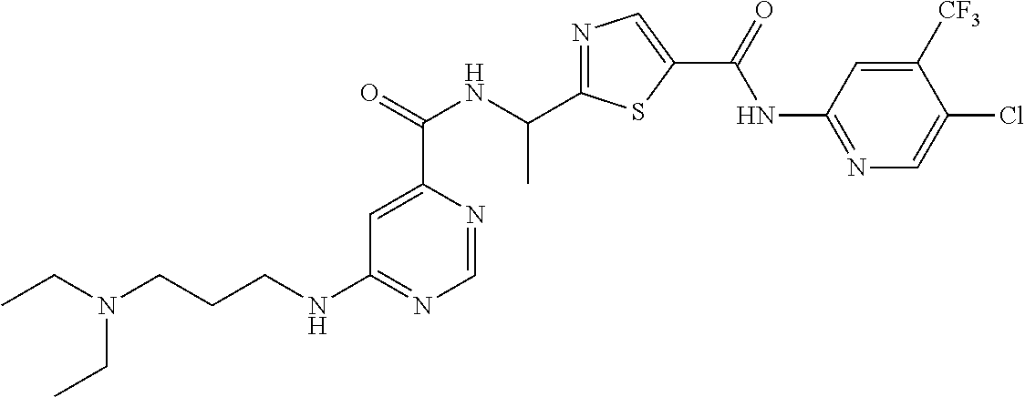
C1=NC(C(=O)NC(C2=NC=C(C(=O)NC3=NC=C(Cl)C([CF3])=C3)S2)C)=CC(NCCCN(CC)CC)=N1
